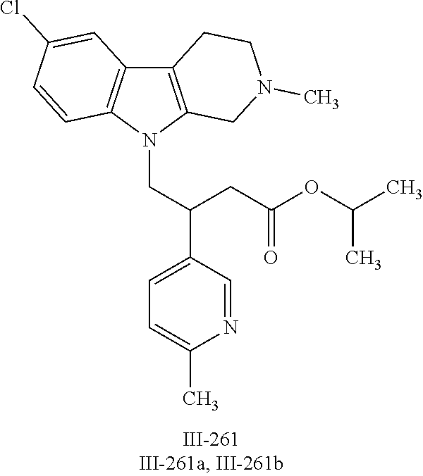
N1(CC(C2=CC=C(C)N=C2)CC(OC(C)C)=O)C2=C(C3=C1C=CC(Cl)=C3)CCN(C)C2
